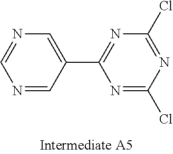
N1=C(C2=CN=CN=C2)N=C(Cl)N=C1Cl
